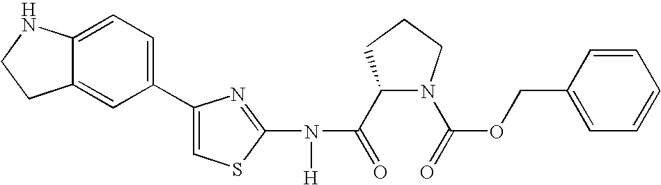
C1(C(=O)N(C2=NC(C3=CC=C4C(=C3)CCN4)=CS2)[H])N(C(=O)OCC2=CC=CC=C2)CCC1
